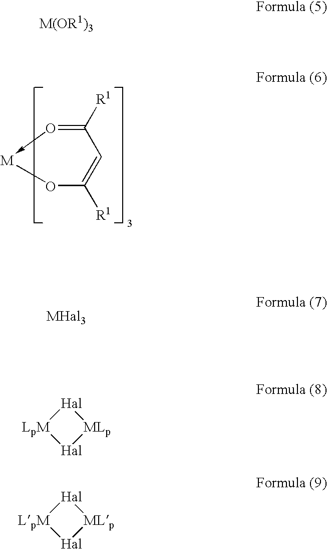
O1->[M]OC([R1])=CC=1[R1].[LpM]1[Hal][MLp][Hal]1.[LpM]1[Hal][MLp][Hal]1
